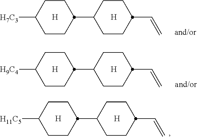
C1CC([H7C3])CCC1C1CCC(C=C)CC1.[H].[H].C1CC([H9C4])CCC1C1CCC(C=C)CC1.[H].[H].C1CC([H11C5])CCC1C1CCC(C=C)CC1.[H].[H]
